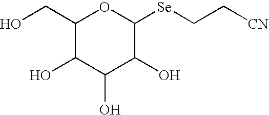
C1([Se]CC[CN])C(O)C(O)C(O)C(CO)O1
